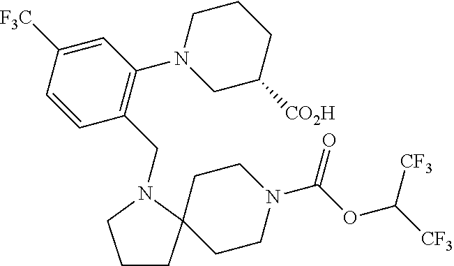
C1CC2(CCN(C(OC([CF3])[CF3])=O)CC2)N(CC2=C(N3CC([CO2H])CCC3)C=C([F3C])C=C2)C1
